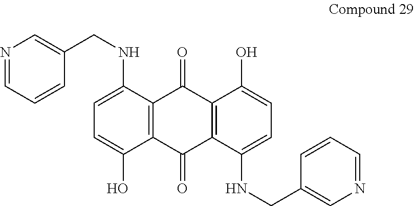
C1=C(NCC2=CN=CC=C2)C2=C(C(O)=C1)C(=O)C1=C(C2=O)C(O)=CC=C1NCC1=CN=CC=C1
